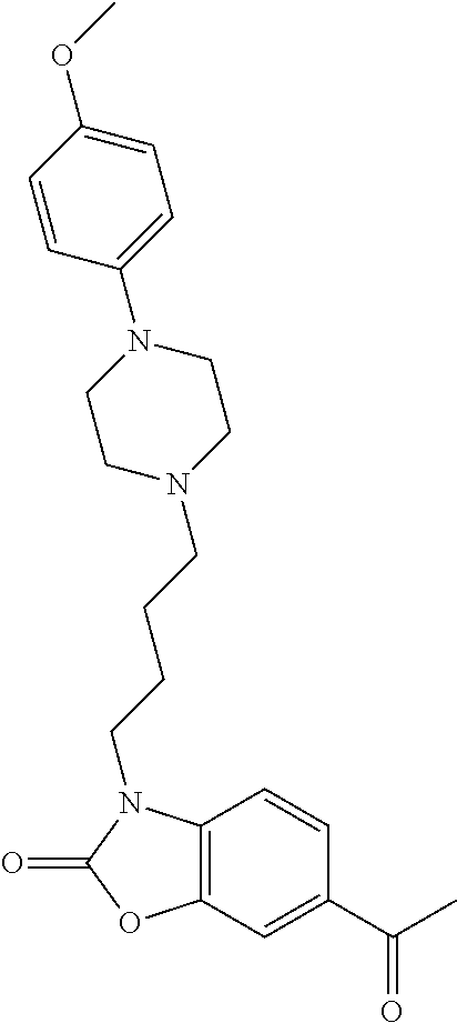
C1=CC2=C(C=C1C(C)=O)OC(=O)N2CCCCN1CCN(C2=CC=C(OC)C=C2)CC1
